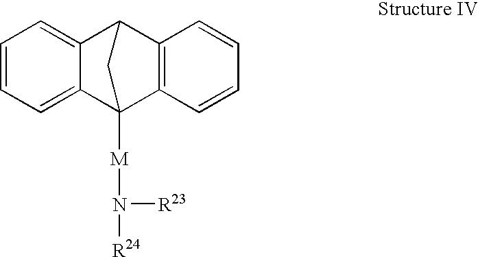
C1=CC=C2C(=C1)C1C3=C(C2([M]N([R23])[R24])C1)C=CC=C3
